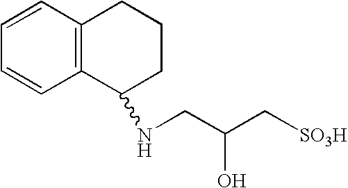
C(C(C[SO3H])O)NC1CCCC2=C1C=CC=C2
